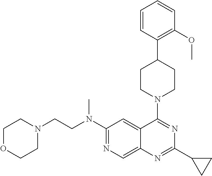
C1(N(CCN2CCOCC2)C)=NC=C2C(=C1)C(N1CCC(C3=C(OC)C=CC=C3)CC1)=NC(C1CC1)=N2
